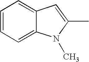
C12=CC=CC=C1C=C(C)N2C
